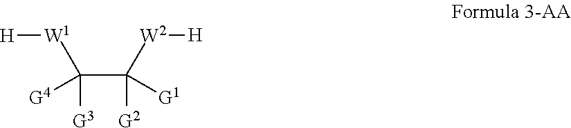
[G4]C([G3])([W1][H])C([G1])([W2][H])[G2]
